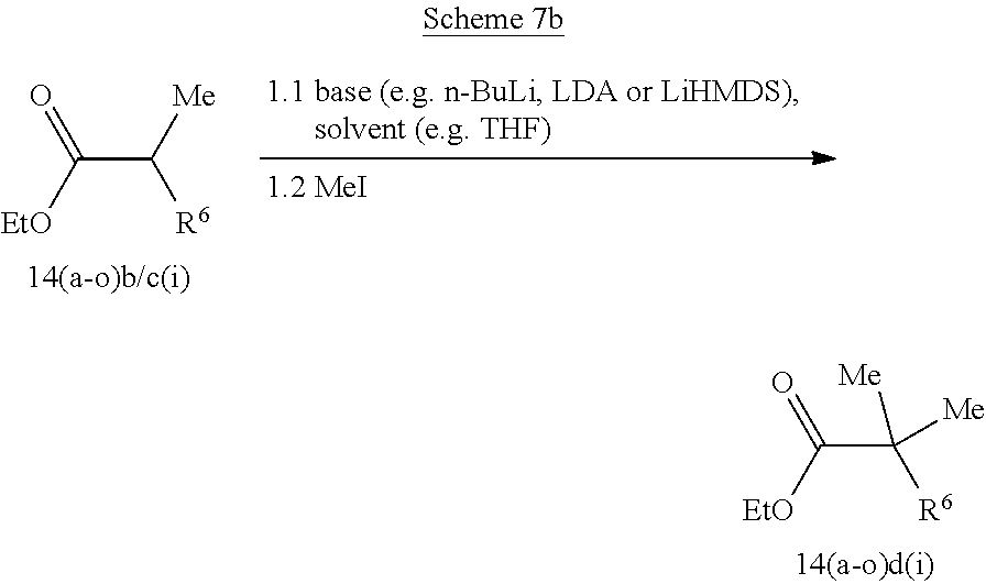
C(C([R6])[Me])([EtO])=O.C(C([R6])([Me])[Me])([EtO])=O
